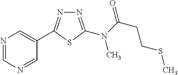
N1=C(N(C(CCSC)=O)C)SC(C2=CN=CN=C2)=N1
